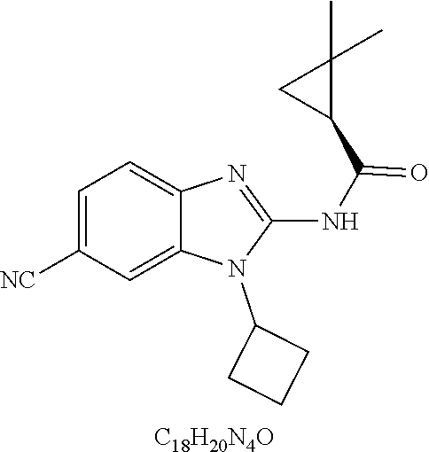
C1=C([NC])C=C2C(=C1)N=C(NC(=O)C1C(C)(C)C1)N2C1CCC1.[C18H20N4O]
